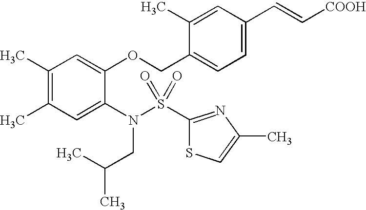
C1(C)=C(C)C=C(N(S(C2=NC(C)=CS2)(=O)=O)CC(C)C)C(OCC2=CC=C(C=C[COOH])C=C2C)=C1
